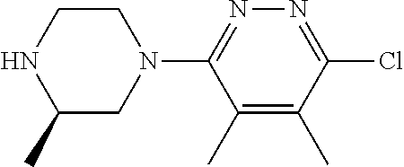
C1(C)=C(C)C(N2CCNC(C)C2)=NN=C1Cl
